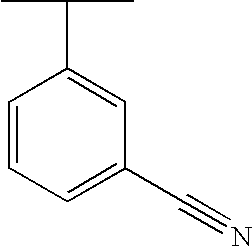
C1=CC=C(C#N)C=C1C(C)C
